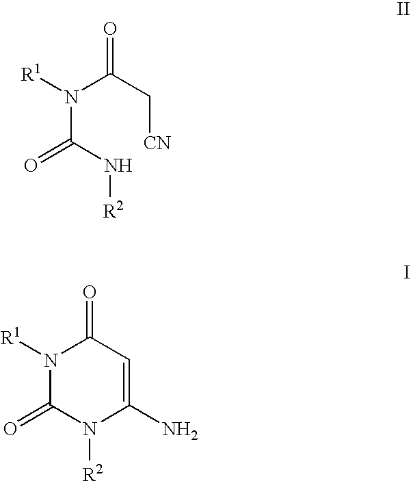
N(C(N[R2])=O)(C(C[CN])=O)[R1].N1([R1])C(=O)N([R2])C(N)=CC1=O
